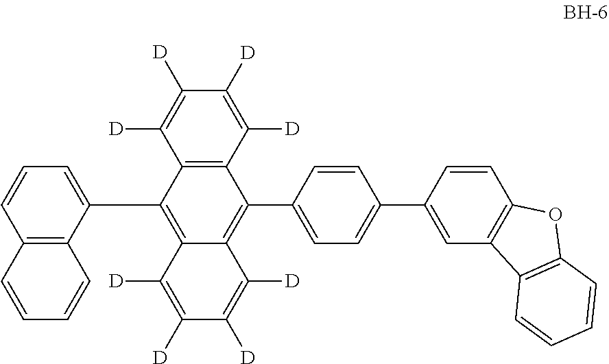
C1=CC(C2=CC3=C(OC4=C3C=CC=C4)C=C2)=CC=C1C1=C2C(=C(C3=CC=CC4=C3C=CC=C4)C3=C1C([D])=C([D])C([D])=C3[D])C([D])=C([D])C([D])=C2[D]
